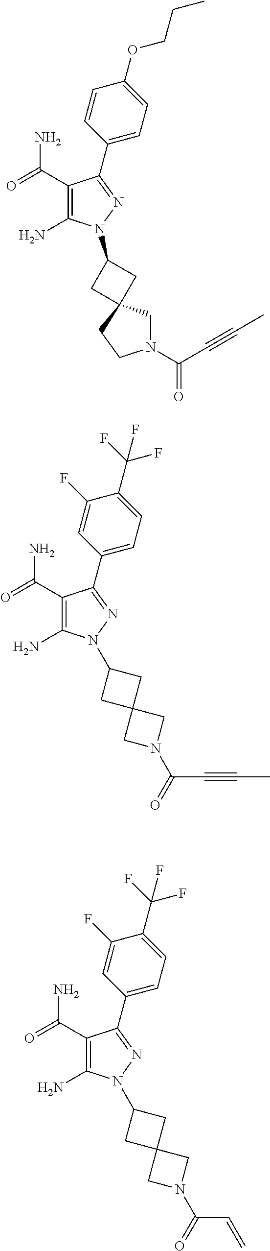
C1(C(=O)N)=C(N)N(C2CC3(C2)CN(C(=O)C#CC)CC3)N=C1C1=CC=C(OCCC)C=C1.C1(C(=O)N)=C(N)N(C2CC3(C2)CN(C(C#CC)=O)C3)N=C1C1=CC=C(C(F)(F)F)C(F)=C1.C1(C(=O)N)=C(N)N(C2CC3(C2)CN(C(C=C)=O)C3)N=C1C1=CC=C(C(F)(F)F)C(F)=C1
